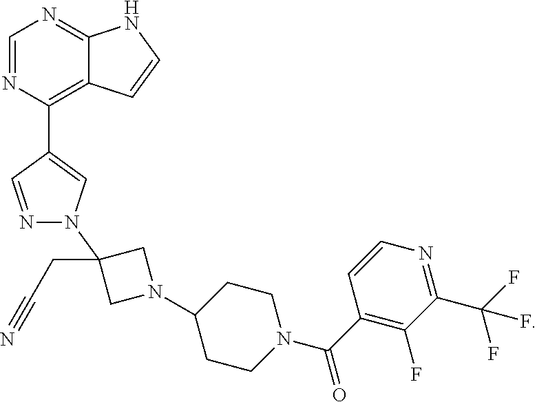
C1=NC(C2=CN(C3(CC#N)CN(C4CCN(C(C5=C(F)C(C(F)(F)F)=NC=C5)=O)CC4)C3)N=C2)=C2C(=N1)NC=C2
